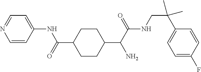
C1=CC(NC(=O)C2CCC(C(C(NCC(C3=CC=C(F)C=C3)(C)C)=O)N)CC2)=CC=N1
